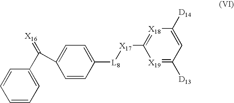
C1=CC=C(C(C2=CC=C([L8][X17]C3=[X18]C([D14])=CC([D13])=[X19]3)C=C2)=[X16])C=C1
